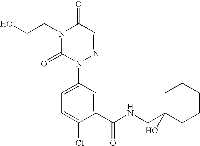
C1(C(NCC2(O)CCCCC2)=O)=CC(N2N=CC(=O)N(CCO)C2=O)=CC=C1Cl
